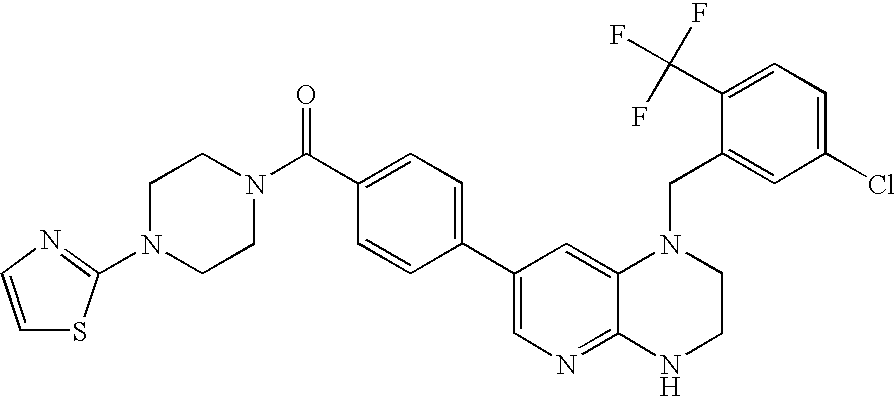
C1N(C2=NC=CS2)CCN(C(C2=CC=C(C3=CN=C4C(=C3)N(CC3=CC(Cl)=CC=C3C(F)(F)F)CCN4)C=C2)=O)C1
